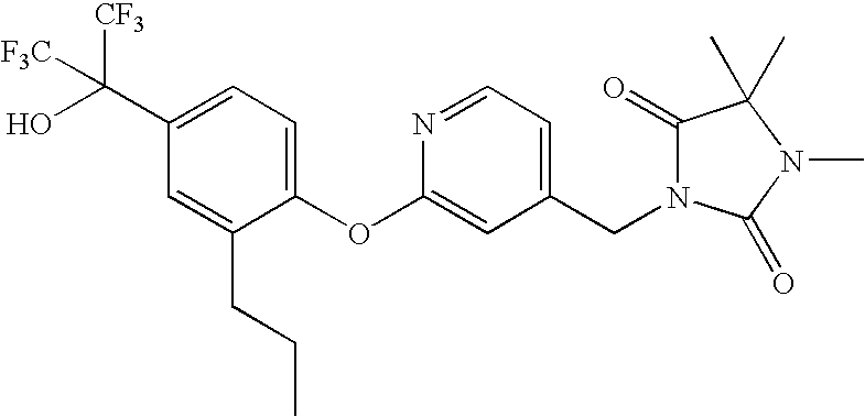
C1(OC2=CC(CN3C(=O)C(C)(C)N(C)C3=O)=CC=N2)=CC=C(C(O)([CF3])[F3C])C=C1CCC
